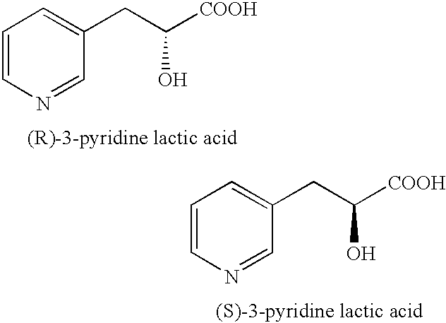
C1=CN=CC(CC([COOH])O)=C1.C1=CN=CC(CC([COOH])O)=C1
